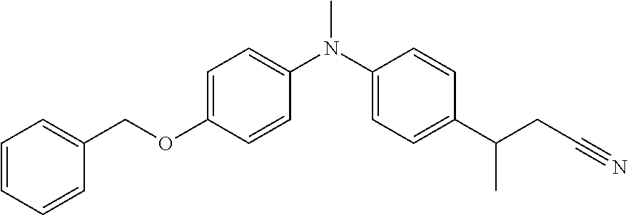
C1(N(C2=CC=C(OCC3=CC=CC=C3)C=C2)C)=CC=C(C(CC#N)C)C=C1
